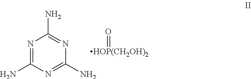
N1=C(N)N=C(N)N=C1N.[HOP(CH2OH)2]=O
